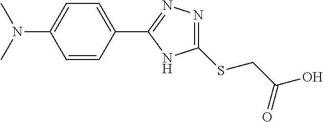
C1(SCC(O)=O)=NN=C(C2=CC=C(N(C)C)C=C2)N1
